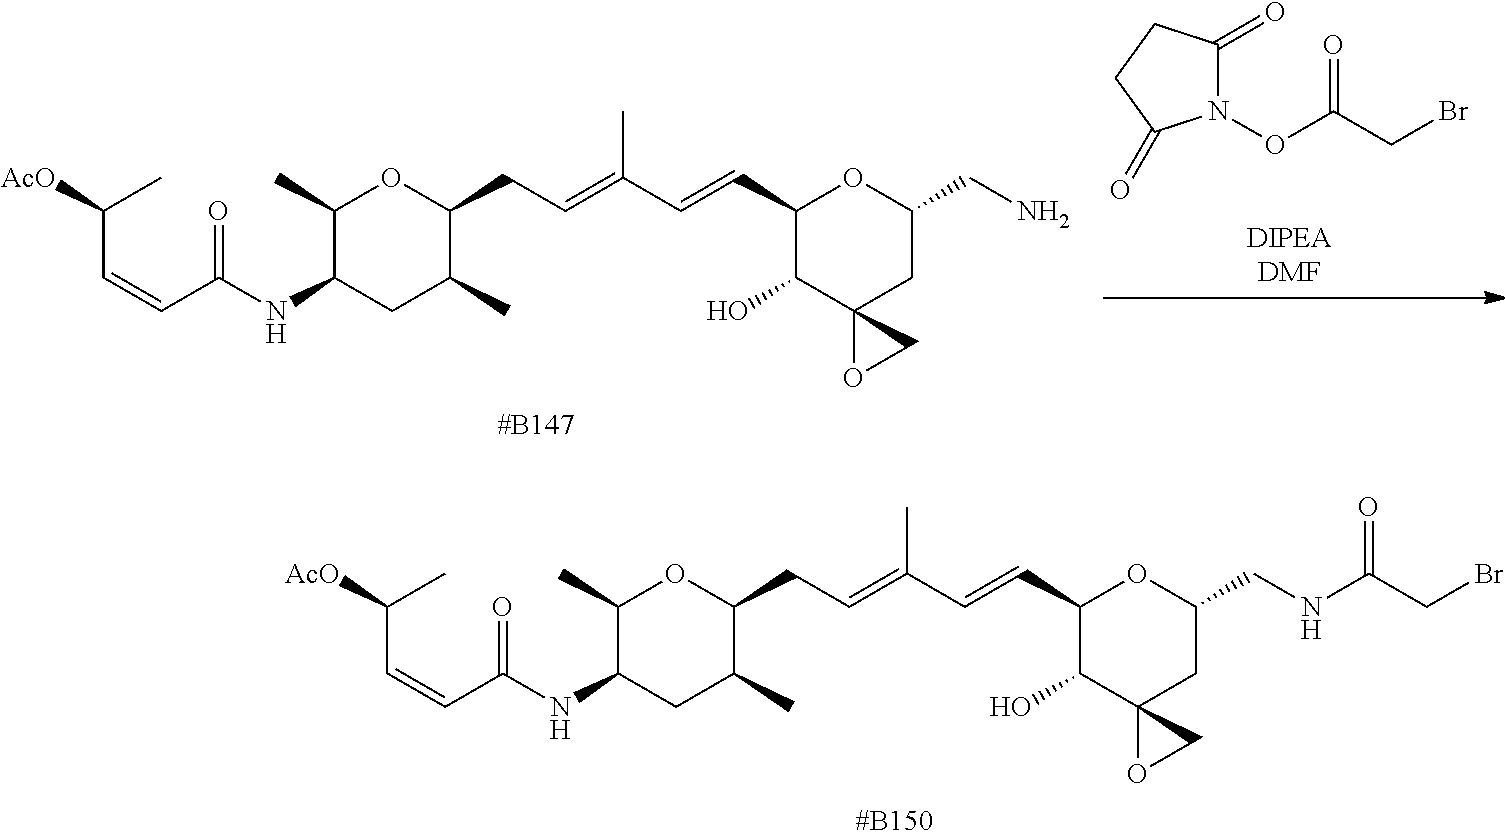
C(C=CC(NC1CC(C)C(CC=C(C=CC2C(O)C3(CC(CNC(=O)CBr)O2)OC3)C)OC1C)=O)([AcO])C.C(C=CC(NC1CC(C)C(CC=C(C=CC2C(O)C3(CC(CN)O2)OC3)C)OC1C)=O)([AcO])C.N1(OC(=O)CBr)C(=O)CCC1=O
